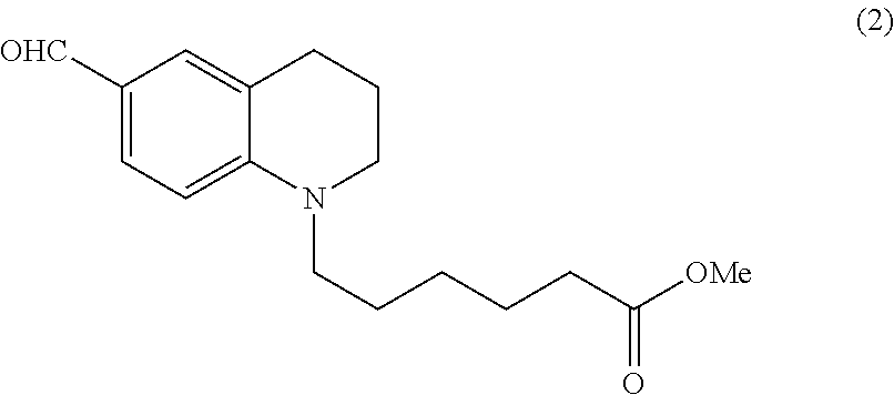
C1([OHC])=CC=C2C(=C1)CCCN2CCCCCC([OMe])=O
